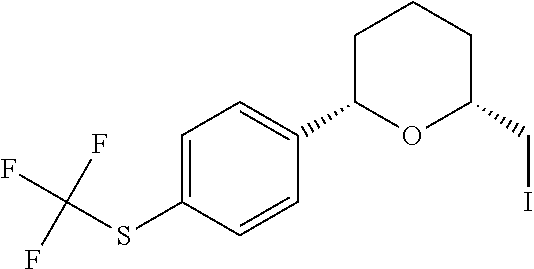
C1=C(SC(F)(F)F)C=CC(C2OC(CI)CCC2)=C1
